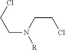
ClCCN([R])CCCl
